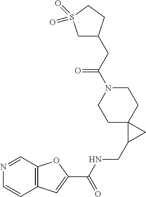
C1C2(CCN(C(CC3CS(=O)(=O)CC3)=O)C1)C(CNC(C1=CC3=C(O1)C=NC=C3)=O)C2
